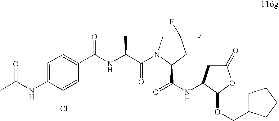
C1=C(NC(C)=O)C(Cl)=CC(C(NC(C(=O)N2CC(F)(F)CC2C(NC2CC(=O)OC2OCC2CCCC2)=O)C)=O)=C1
